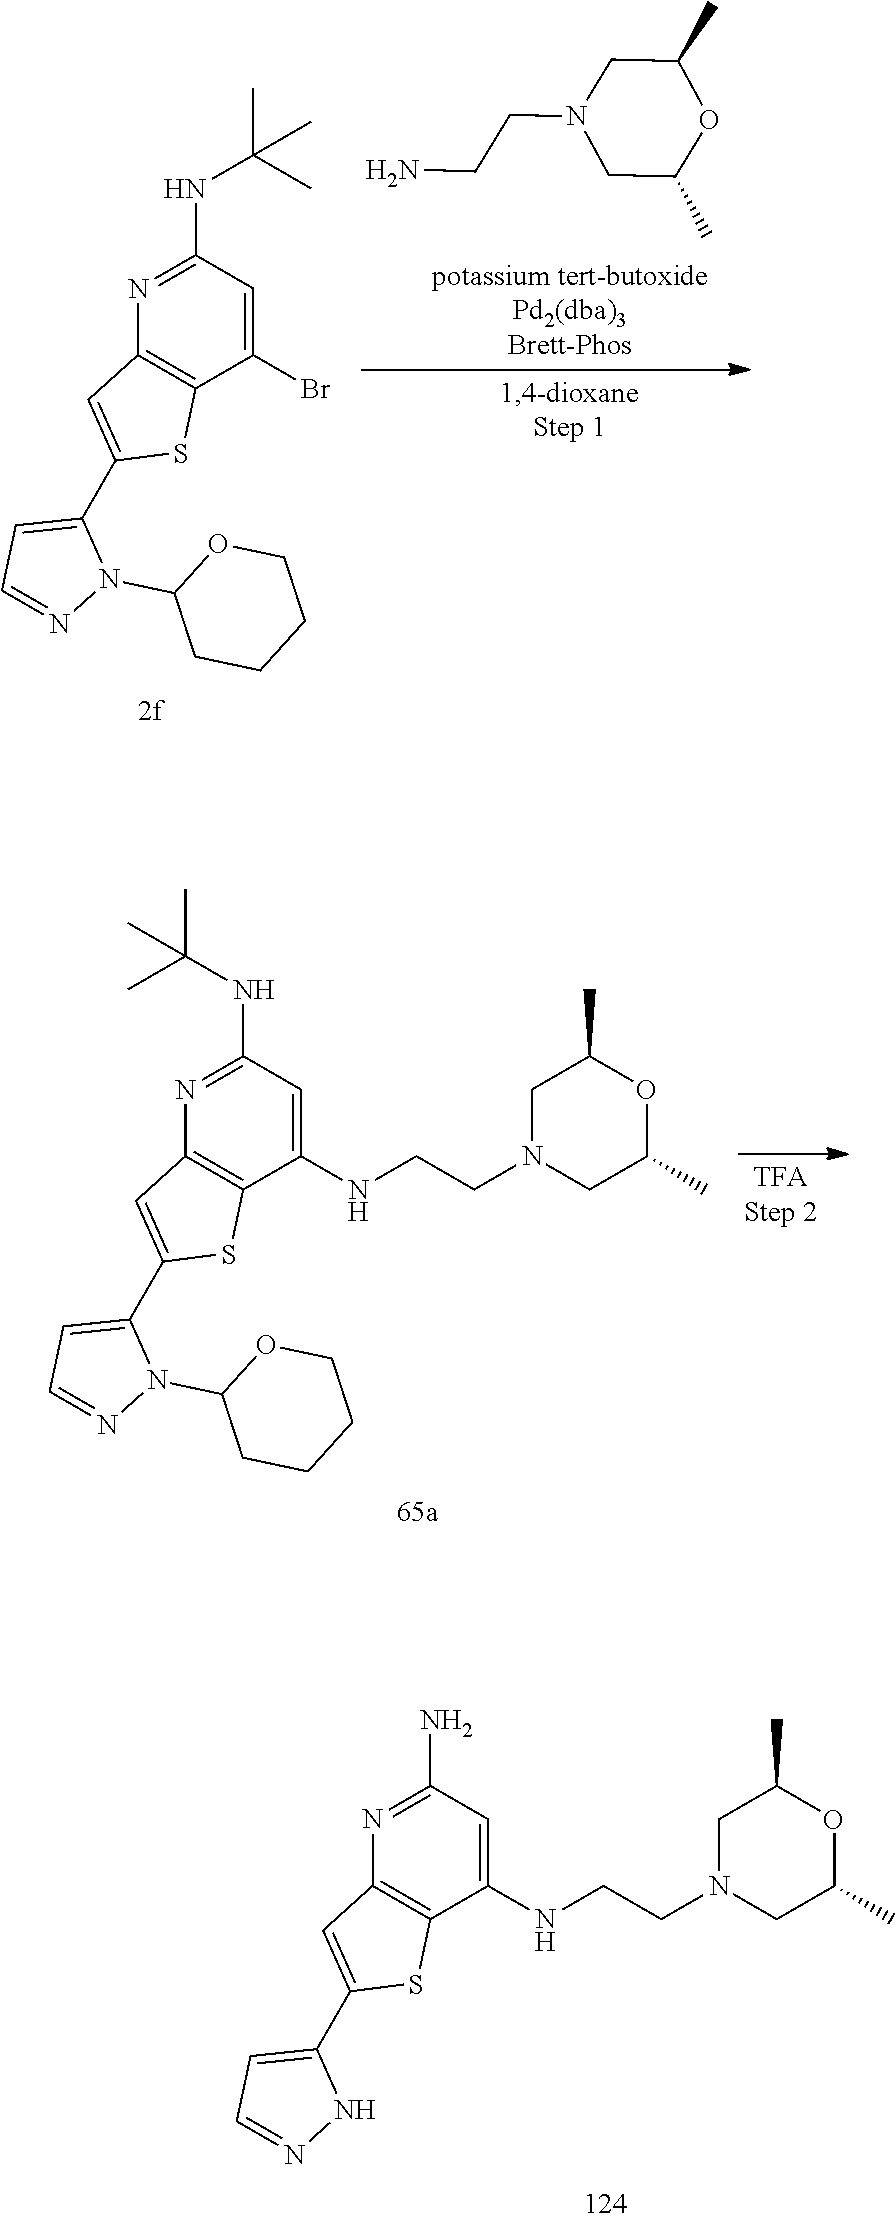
N1=C(N)C=C(NCCN2CC(C)OC(C)C2)C2=C1C=C(C1=CC=NN1)S2.N1=C(NC(C)(C)C)C=C(Br)C2=C1C=C(C1=CC=NN1C1CCCCO1)S2.C1C(C)OC(C)CN1CCN.N1=C(NC(C)(C)C)C=C(NCCN2CC(C)OC(C)C2)C2=C1C=C(C1=CC=NN1C1CCCCO1)S2
